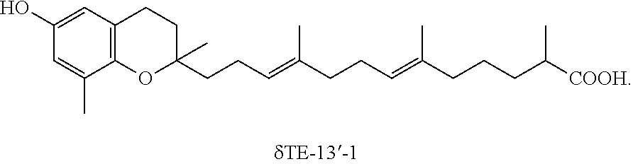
C1(O)=CC2=C(C(C)=C1)OC(CCC=C(CCC=C(CCCC([COOH])C)C)C)(C)CC2
